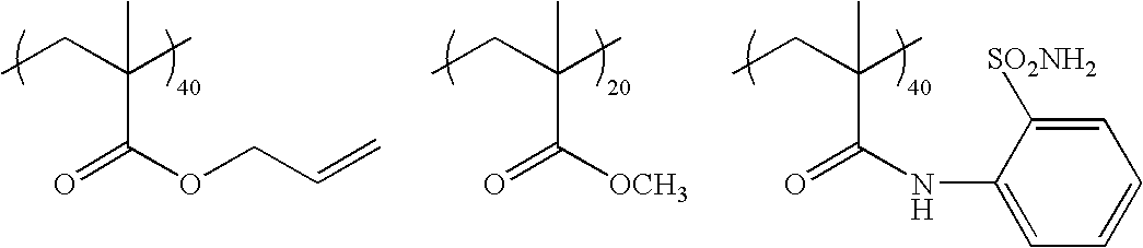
O=C([OCH3])C(CC)(C)C.O=C(OCC=C)C(CC)(C)C.O=C(NC1=CC=CC=C1[SO2NH2])C(CC)(C)C
